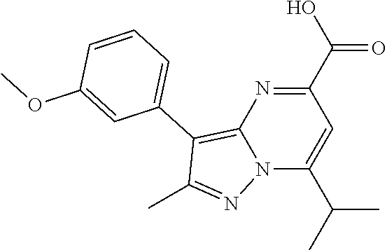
N12C(C(C)C)=CC(C(O)=O)=NC1=C(C1=CC=CC(OC)=C1)C(C)=N2
